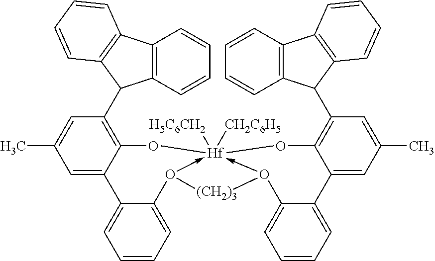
C12=C(C3=C(C1C1=C4C(=CC(C)=C1)C1=CC=CC=C1O1->[Hf]5([CH2C6H5])([H5C6CH2])(-O(C6=CC=CC=C6C6=CC(C)=CC(C7C8=C(C9=C7C=CC=C9)C=CC=C8)=C6O5)[(CH2)3]1)O4)C=CC=C3)C=CC=C2
